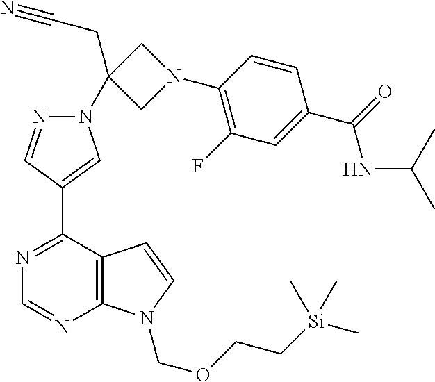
N1(C2(CC#N)CN(C3=C(F)C=C(C(NC(C)C)=O)C=C3)C2)N=CC(C2=NC=NC3=C2C=CN3COCC[Si](C)(C)C)=C1
